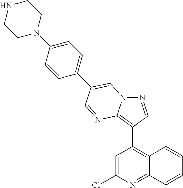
C1=C(Cl)N=C2C(=C1C1=C3N(N=C1)C=C(C1=CC=C(N4CCNCC4)C=C1)C=N3)C=CC=C2
